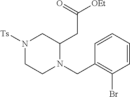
N1([Ts])CCN(CC2=C(Br)C=CC=C2)C(CC([OEt])=O)C1
